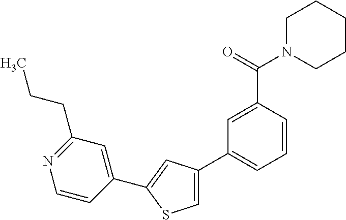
C1(C2=CC=CC(C(=O)N3CCCCC3)=C2)=CSC(C2=CC(CCC)=NC=C2)=C1
